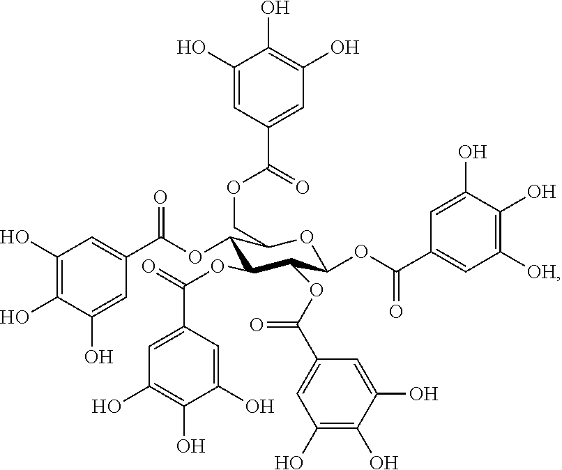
C1(OC(C2=CC(O)=C(O)C(O)=C2)=O)C(OC(=O)C2=CC(O)=C(O)C(O)=C2)C(OC(C2=CC(O)=C(O)C(O)=C2)=O)C(OC(C2=CC([OH])=C(O)C(O)=C2)=O)OC1COC(C1=CC(O)=C(O)C(O)=C1)=O
